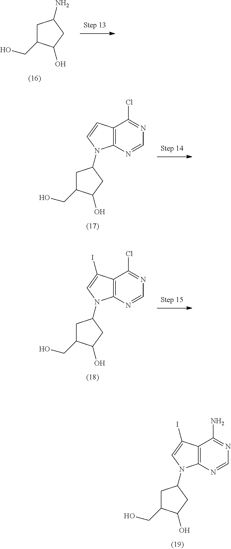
C12=C(N=CN=C1N)N(C1CC(CO)C(O)C1)C=C2I.C12=C(N=CN=C1Cl)N(C1CC(CO)C(O)C1)C=C2I.C12=C(N=CN=C1Cl)N(C1CC(CO)C(O)C1)C=C2.C1C(CO)C(O)CC1N
